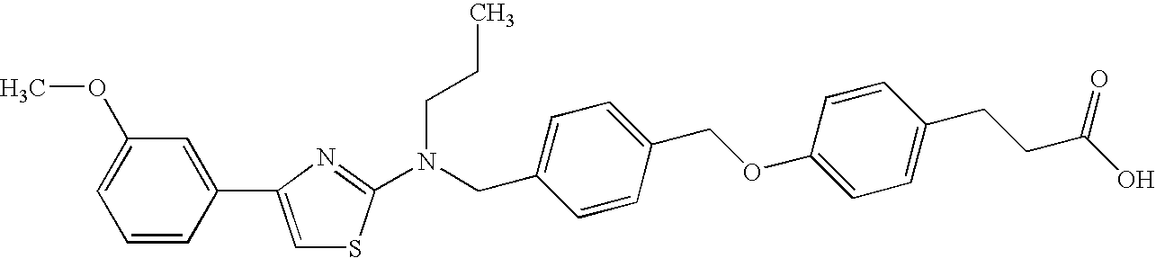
C1=CC(C2=CSC(N(CCC)CC3=CC=C(COC4=CC=C(CCC(O)=O)C=C4)C=C3)=N2)=CC(OC)=C1
